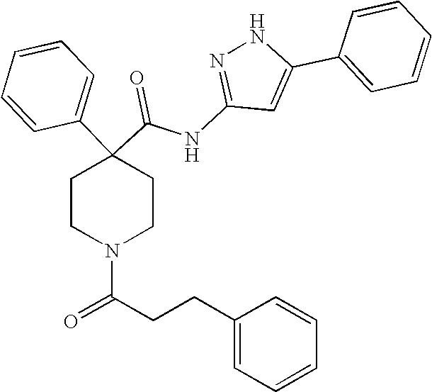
N(C(C1(C2=CC=CC=C2)CCN(C(CCC2=CC=CC=C2)=O)CC1)=O)C1=NNC(C2=CC=CC=C2)=C1
